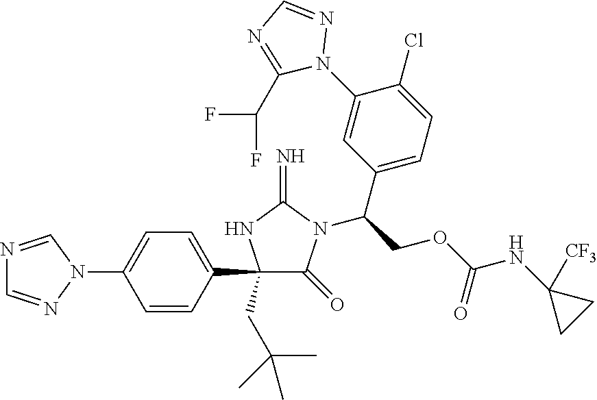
C1(C2=CC=C(N3C=NC=N3)C=C2)(CC(C)(C)C)C(=O)N(C(COC(NC2([CF3])CC2)=O)C2=CC=C(Cl)C(N3N=CN=C3C(F)F)=C2)C(=N)N1
